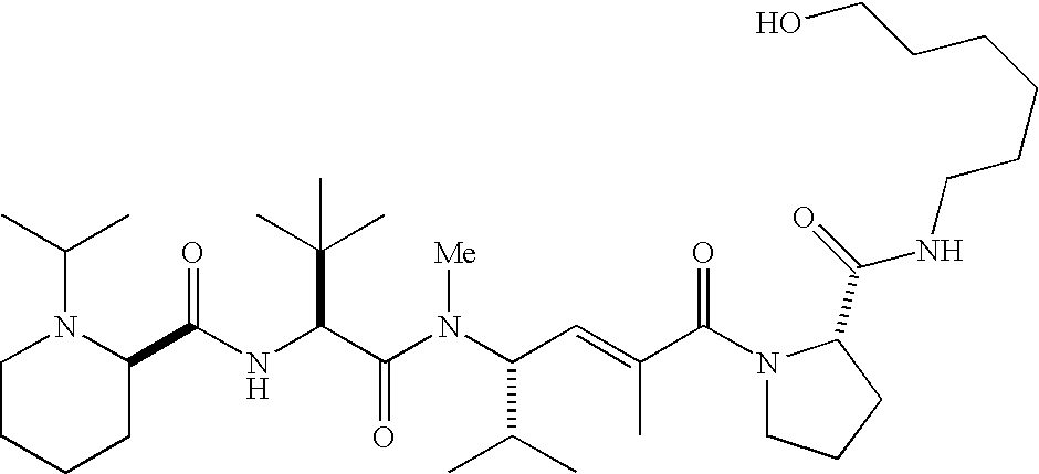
N(C(C(N(C(C(C)C)C=C(C)C(N1CCCC1C(=O)NCCCCCCO)=O)[Me])=O)C(C)(C)C)C(C1N(C(C)C)CCCC1)=O
